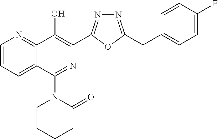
C1=CC=C2C(=N1)C(O)=C(C1=NN=C(CC3=CC=C(F)C=C3)O1)N=C2N1CCCCC1=O
